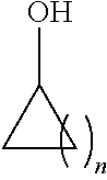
C1CC1O
